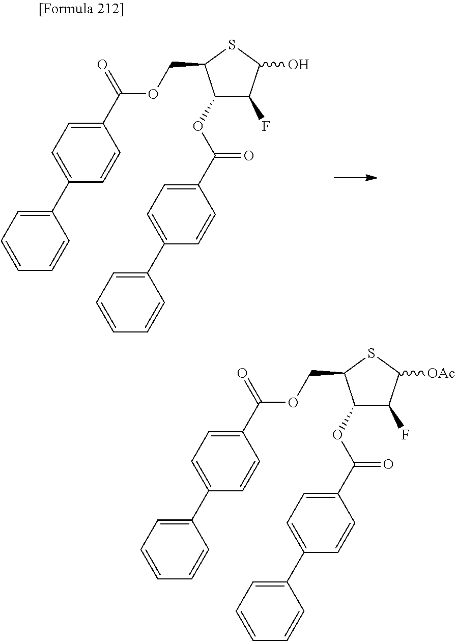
C1(OC(C2=CC=C(C3=CC=CC=C3)C=C2)=O)C(F)C(O)SC1COC(C1=CC=C(C2=CC=CC=C2)C=C1)=O.C1(OC(C2=CC=C(C3=CC=CC=C3)C=C2)=O)C(F)C([OAc])SC1COC(C1=CC=C(C2=CC=CC=C2)C=C1)=O
